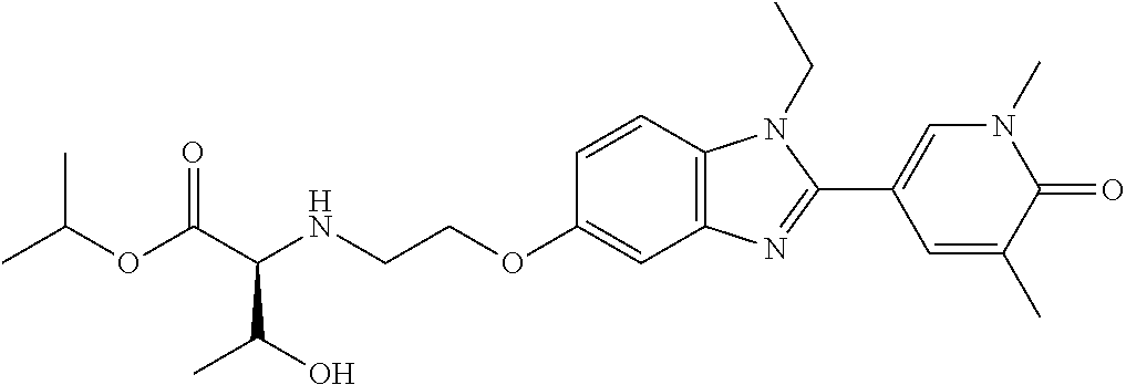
C1=CC2=C(C=C1OCCNC(C(OC(C)C)=O)C(O)C)N=C(C1=CN(C)C(=O)C(C)=C1)N2CC
